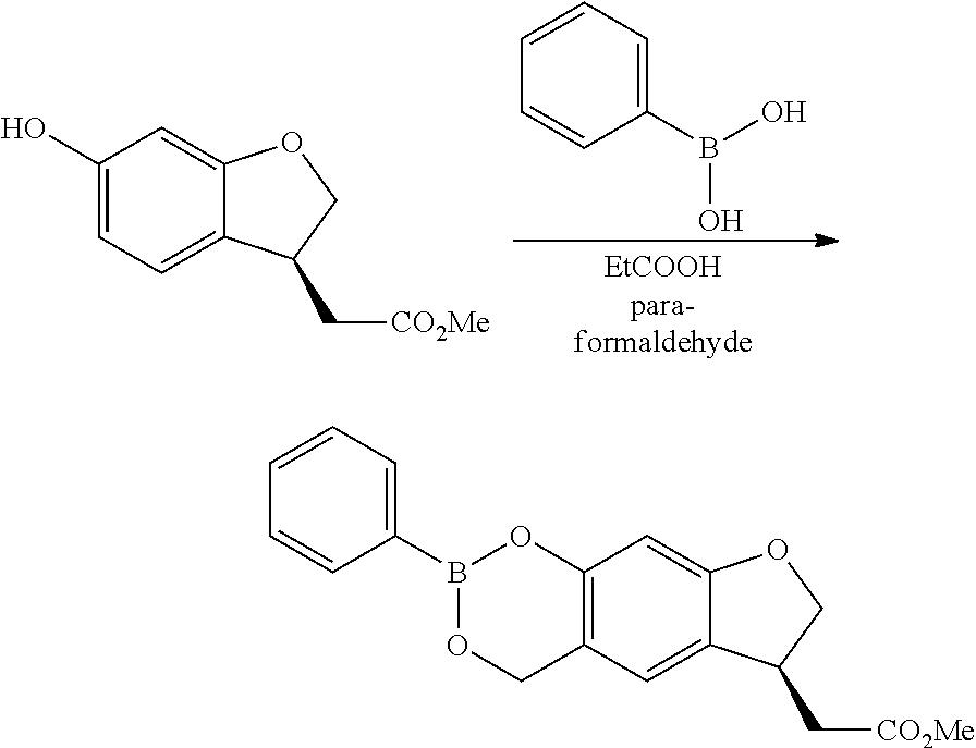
C1=CC=C(B(O)O)C=C1.C1=C(O)C=C2C(=C1)C(C[CO2Me])CO2.B1(C2=CC=CC=C2)OCC2=C(O1)C=C1C(=C2)C(C[CO2Me])CO1
